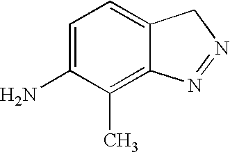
C1=C(N)C(C)=C2C(=C1)CN=N2
